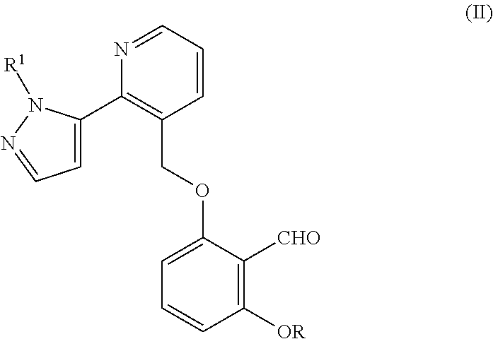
N1=CC=CC(COC2=CC=CC([OR])=C2[CHO])=C1C1=CC=NN1[R1]
